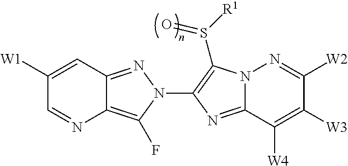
C1([W1])=CC2=NN(C3=C(S([R1])=O)N4C(=N3)C([W4])=C([W3])C([W2])=N4)C(F)=C2N=C1
